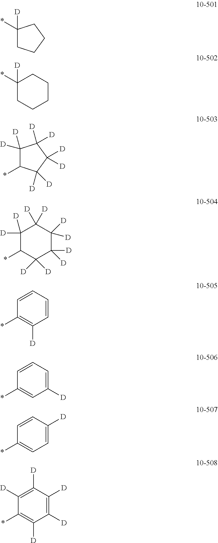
C1([D])(*)CCCC1.C1=CC=CC([D])=C1*.C1([D])([D])C(*)C([D])([D])C([D])([D])C1([D])[D].C1([D])([D])C(*)C([D])([D])C([D])([D])C([D])([D])C1([D])[D].C1(*)([D])CCCCC1.C1=CC=C([D])C=C1*.C1=CC([D])=CC=C1*.C1([D])=C([D])C([D])=C([D])C([D])=C1*
